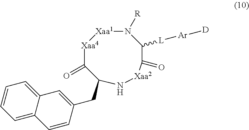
[Xaa4]1C(=O)C(CC2=CC3=CC=CC=C3C=C2)N[Xaa2]C(=O)C([L][Ar][D])N([R])[Xaa1]1
